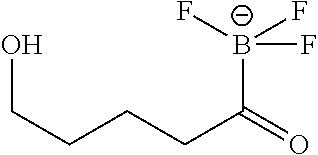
F[B-](F)(C(=O)CCCCO)F
